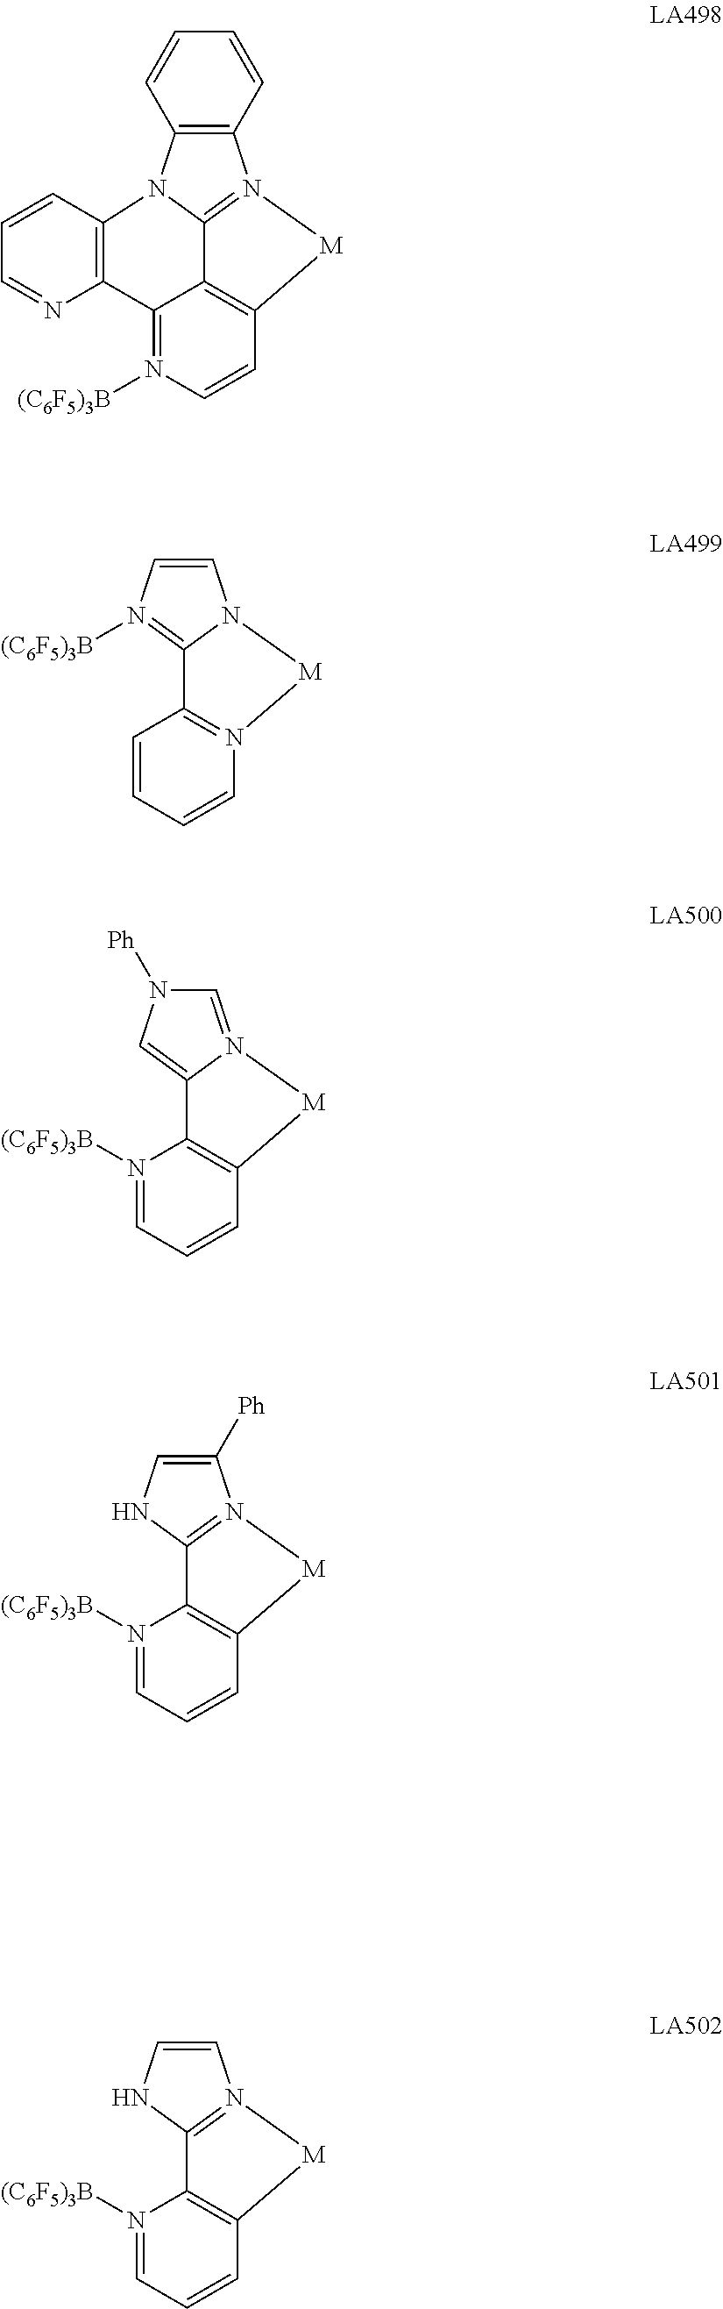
C12=C(N3C4=N1[M]C1=C4C(=N([(C6F5)3B])C=C1)C1=C3C=CC=N1)C=CC=C2.C1=CN([(C6F5)3B])=C2N1[M]N1=C2C=CC=C1.C1=N2C(=CN1[Ph])C1=C(C=CC=N1[(C6F5)3B])[M]2.C1([Ph])=CNC2=N1[M]C1=C2N([(C6F5)3B])=CC=C1.C1=CNC2=N1[M]C1=C2N([(C6F5)3B])=CC=C1
